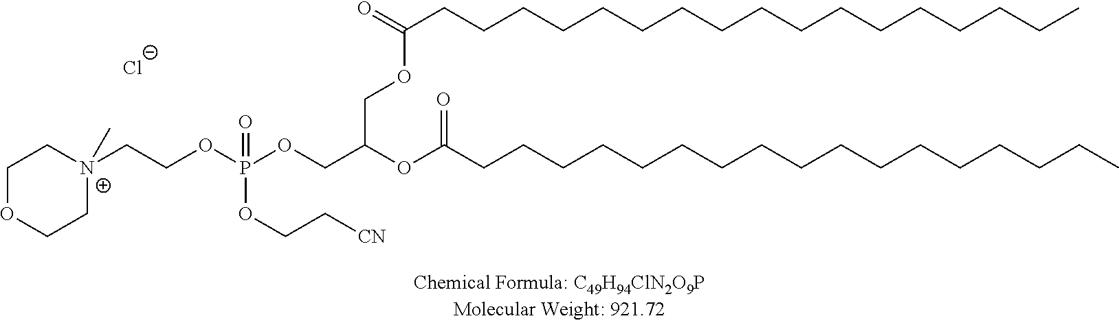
[N+]1(CCOP(OCC(OC(CCCCCCCCCCCCCCCCC)=O)COC(CCCCCCCCCCCCCCCCC)=O)(=O)OCC[CN])(C)CCOCC1.[Cl-]
